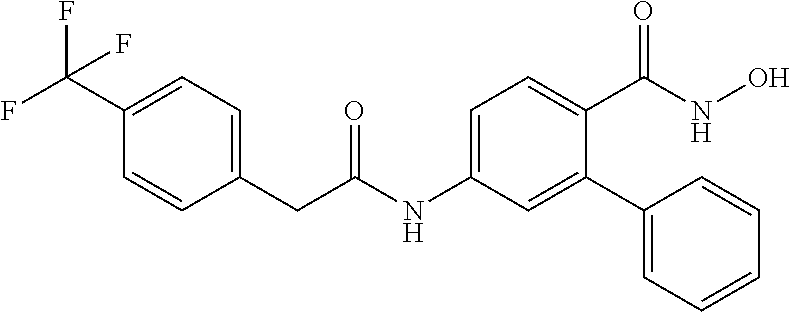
C1(CC(NC2=CC=C(C(NO)=O)C(C3=CC=CC=C3)=C2)=O)=CC=C(C(F)(F)F)C=C1
